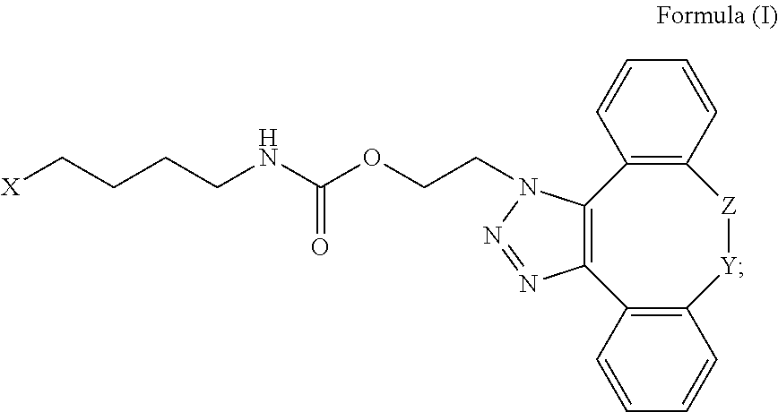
C12=C([Y][Z]C3=C(C4=C1N=NN4CCOC(NCCCC[X])=O)C=CC=C3)C=CC=C2
